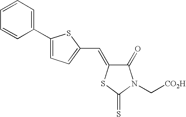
C1(C2=CC=C(C=C3C(=O)N(C[CO2H])C(=S)S3)S2)=CC=CC=C1
